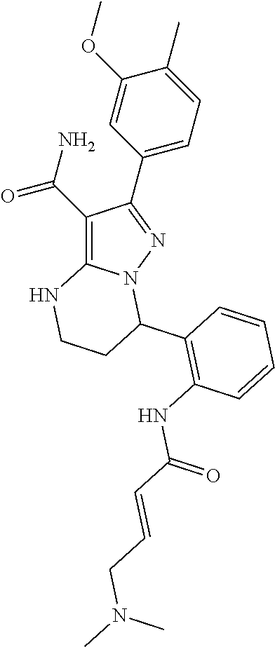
C1(C(N)=O)=C2N(N=C1C1=CC=C(C)C(OC)=C1)C(C1=C(NC(C=CCN(C)C)=O)C=CC=C1)CCN2
